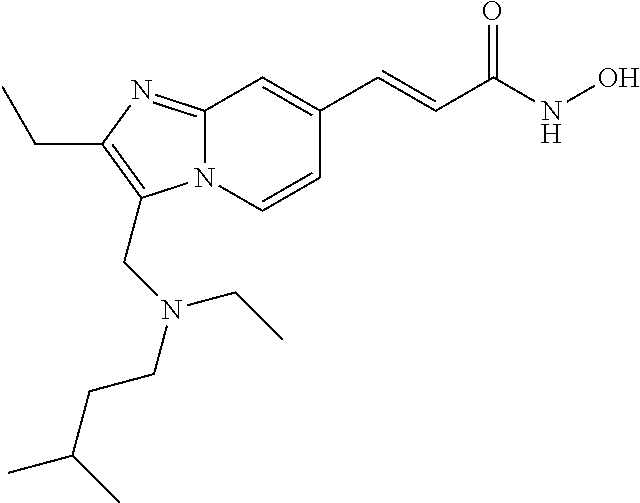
N12C(=NC(CC)=C1CN(CCC(C)C)CC)C=C(C=CC(NO)=O)C=C2
